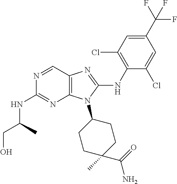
N1=CC2=C(N=C1NC(CO)C)N(C1CCC(C)(C(=O)N)CC1)C(NC1=C(Cl)C=C(C(F)(F)F)C=C1Cl)=N2
